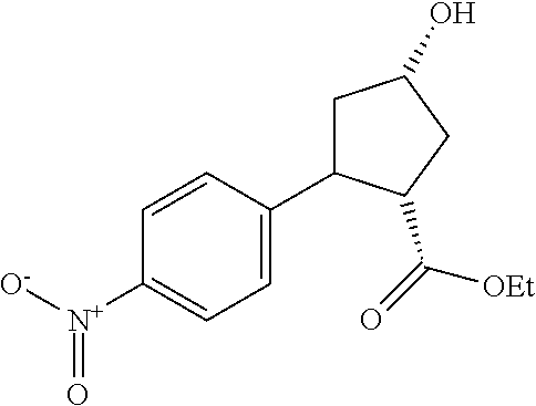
C1([N+]([O-])=O)=CC=C(C2CC(O)CC2C(=O)[OEt])C=C1
